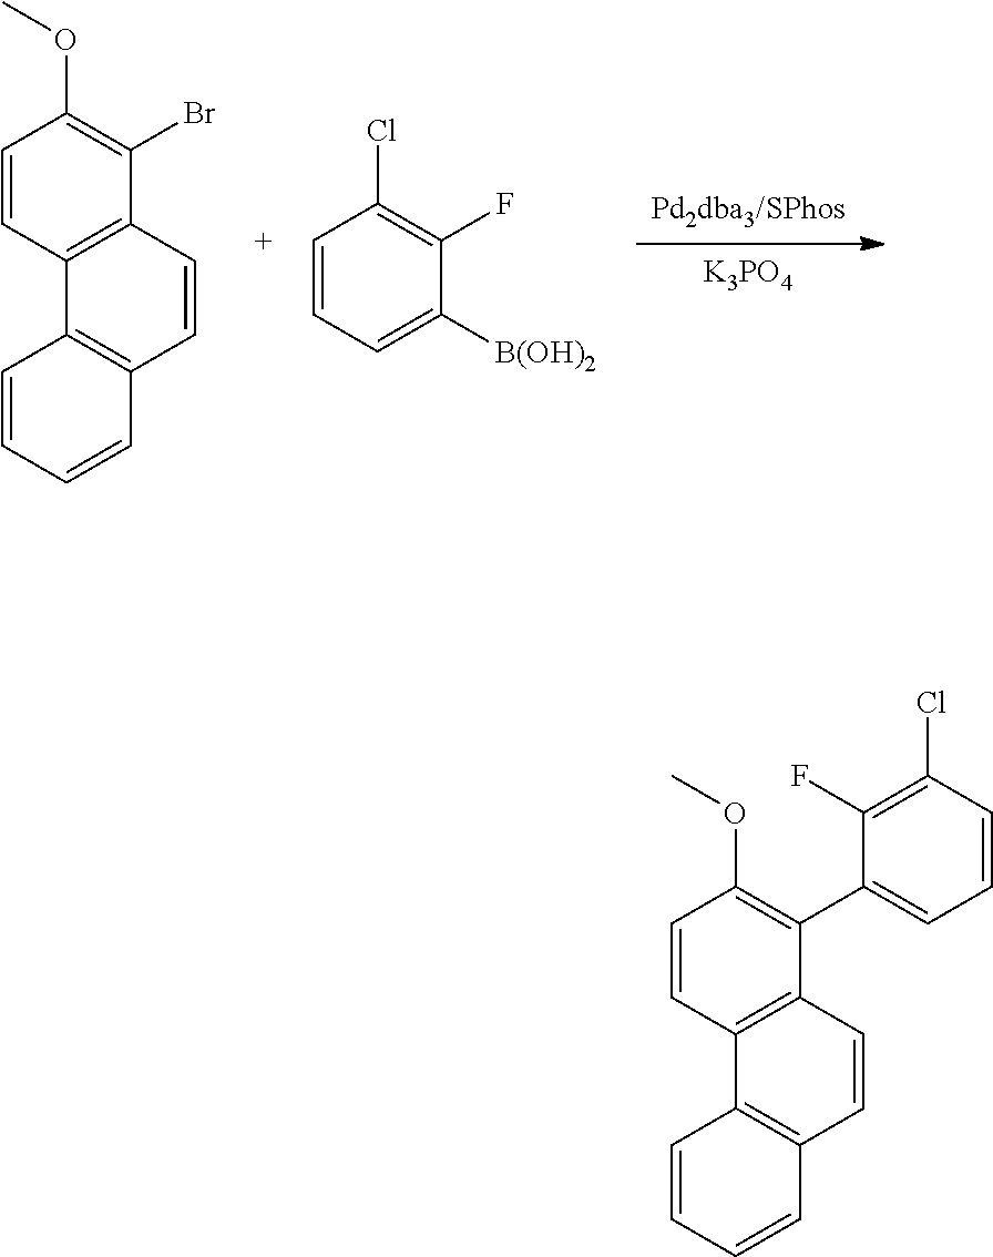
[Pd2dba3/SPhos].[K3PO4].C1=CC=CC2=C1C1=C(C(Br)=C(OC)C=C1)C=C2.C1=CC=C([B(OH)2])C(F)=C1Cl.C1=CC=CC2=C1C1=C(C(C3=CC=CC(Cl)=C3F)=C(OC)C=C1)C=C2
